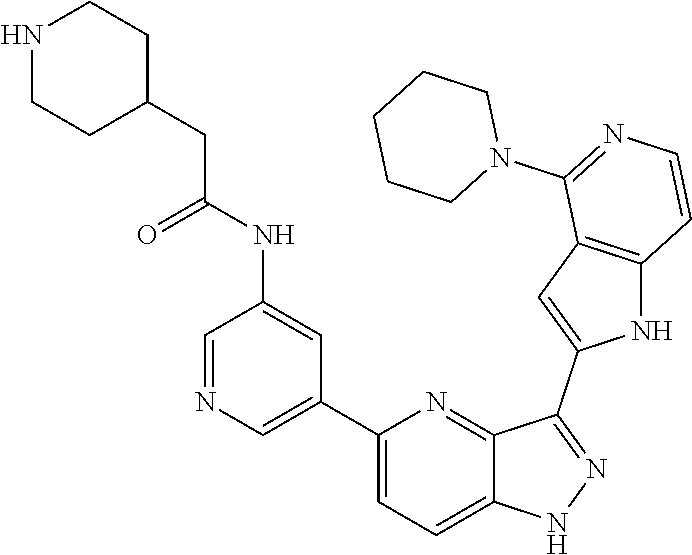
C1(C2=CN=CC(NC(CC3CCNCC3)=O)=C2)=CC=C2C(=N1)C(C1=CC3=C(N1)C=CN=C3N1CCCCC1)=NN2
